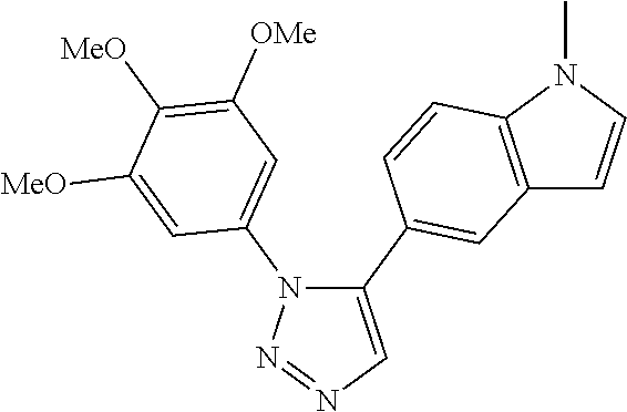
C1(C2=CC3=C(N(C)C=C3)C=C2)=CN=NN1C1=CC([OMe])=C([MeO])C([MeO])=C1
